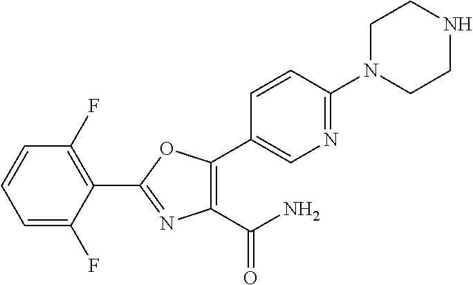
C1(C(N)=O)=C(C2=CN=C(N3CCNCC3)C=C2)OC(C2=C(F)C=CC=C2F)=N1
